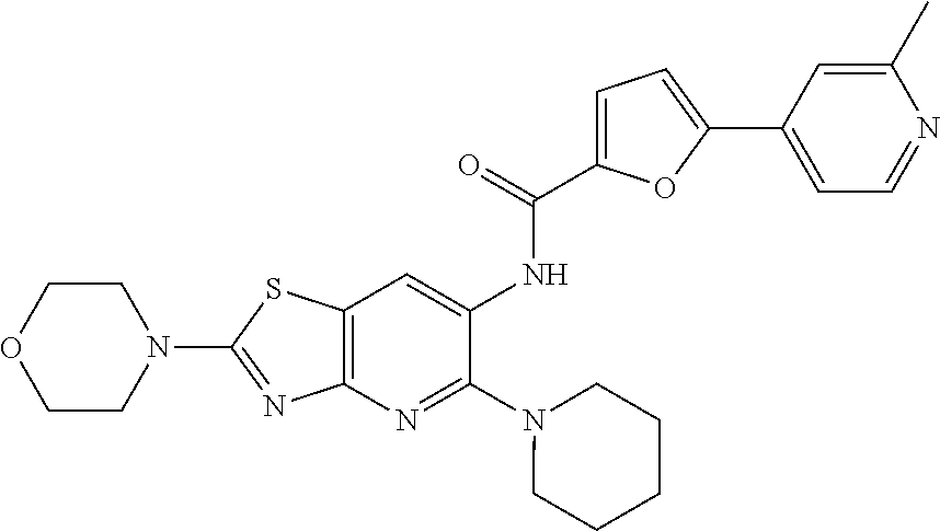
N1(C2=NC3=C(S2)C=C(NC(=O)C2=CC=C(C4=CC=NC(C)=C4)O2)C(N2CCCCC2)=N3)CCOCC1
